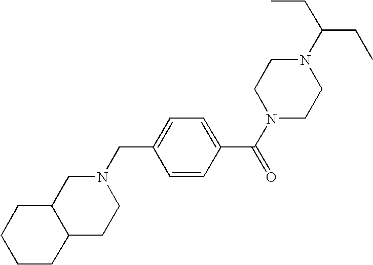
N1(C(CC)CC)CCN(C(C2=CC=C(CN3CC4C(CC3)CCCC4)C=C2)=O)CC1
